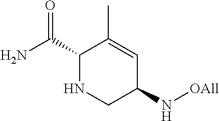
C1(C(N)=O)NCC(N[OAll])C=C1C
